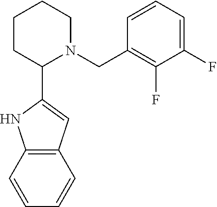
C12=C(C=CC=C1)NC(C1CCCCN1CC1=C(F)C(F)=CC=C1)=C2
